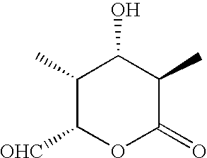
C1(C)C([OHC])OC(=O)C(C)C1O
